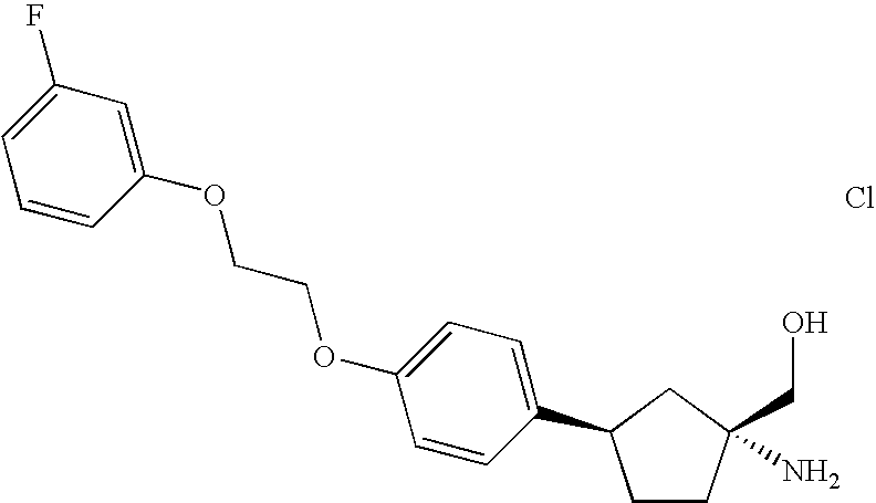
C1CC(CO)(N)CC1C1=CC=C(OCCOC2=CC(F)=CC=C2)C=C1.Cl
